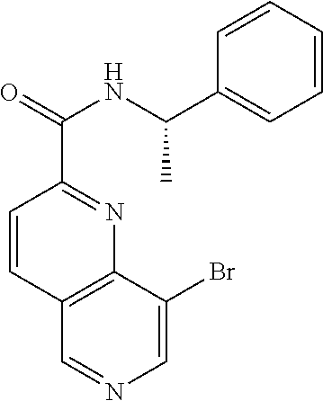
C1=CC(C(=O)NC(C2=CC=CC=C2)C)=NC2=C1C=NC=C2Br
